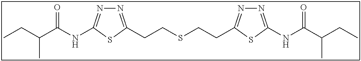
N1=C(CCSCCC2=NN=C(NC(C(CC)C)=O)S2)SC(NC(C(CC)C)=O)=N1
